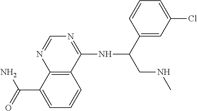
C12=C(C(NC(CNC)C3=CC(Cl)=CC=C3)=NC=N1)C=CC=C2C(=O)N
